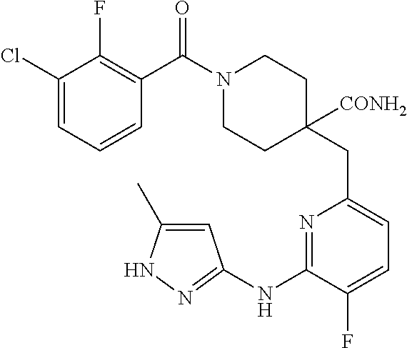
C1(Cl)=CC=CC(C(N2CCC(CC3=CC=C(F)C(NC4=NNC(C)=C4)=N3)([CONH2])CC2)=O)=C1F
